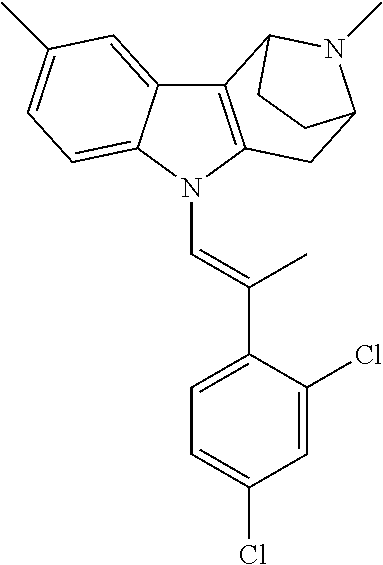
C12=C(N(C=C(C3=CC=C(Cl)C=C3Cl)C)C3=CC=C(C)C=C13)CC1N(C)C2CC1
